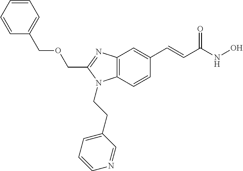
C(OCC1=NC2=C(N1CCC1=CC=CN=C1)C=CC(C=CC(NO)=O)=C2)C1=CC=CC=C1
